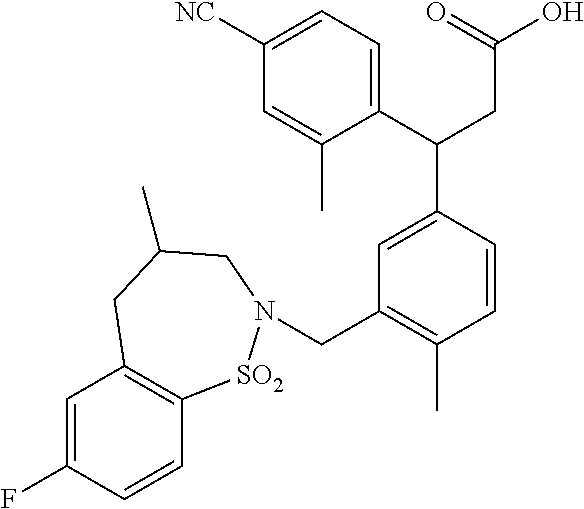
C1(C(CC(O)=O)C2=CC(CN3[SO2]C4=C(C=C(F)C=C4)CC(C)C3)=C(C)C=C2)=CC=C([NC])C=C1C
